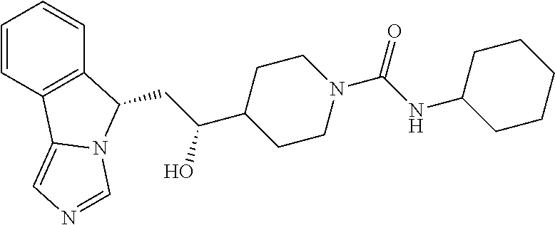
C1=CC2=C(C=C1)C(CC(C1CCN(C(=O)NC3CCCCC3)CC1)O)N1C2=CN=C1
